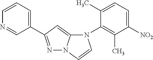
N1=C(C2=CC=CN=C2)C=C2N1C=CN2C1=C(C)C([NO2])=CC=C1C
